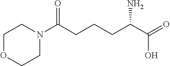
C1COCCN1C(CCCC(C(=O)O)N)=O
